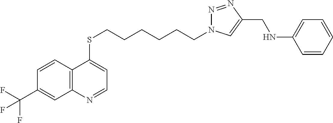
C12=C(C=CC(C(F)(F)F)=C1)C(SCCCCCCN1N=NC(CNC3=CC=CC=C3)=C1)=CC=N2
